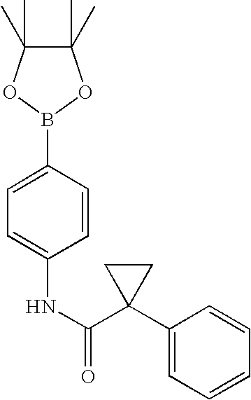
C1=CC(NC(=O)C2(C3=CC=CC=C3)CC2)=CC=C1B1OC(C)(C)C(C)(C)O1
